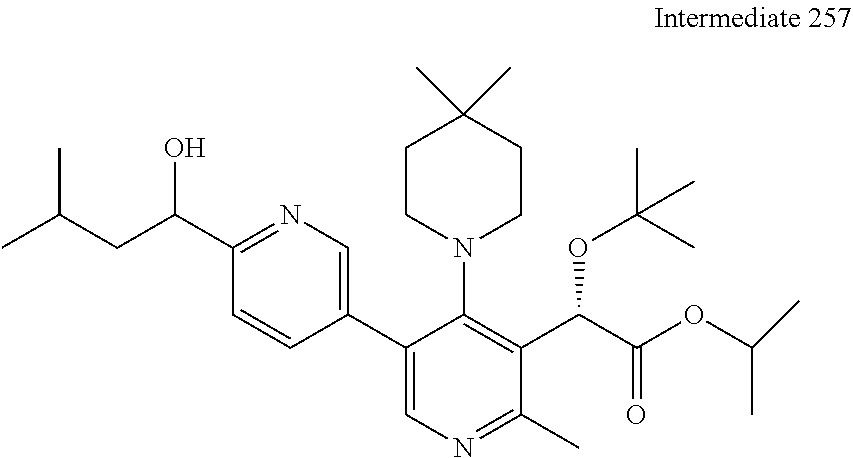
C1(C2=CN=C(C)C(C(C(OC(C)C)=O)OC(C)(C)C)=C2N2CCC(C)(C)CC2)=CN=C(C(CC(C)C)O)C=C1
